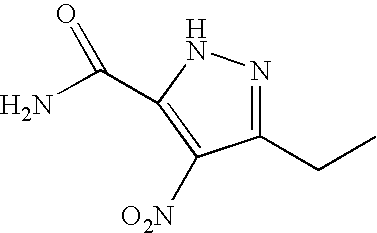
C1(CC)=NNC(C(N)=O)=C1[O2N]
